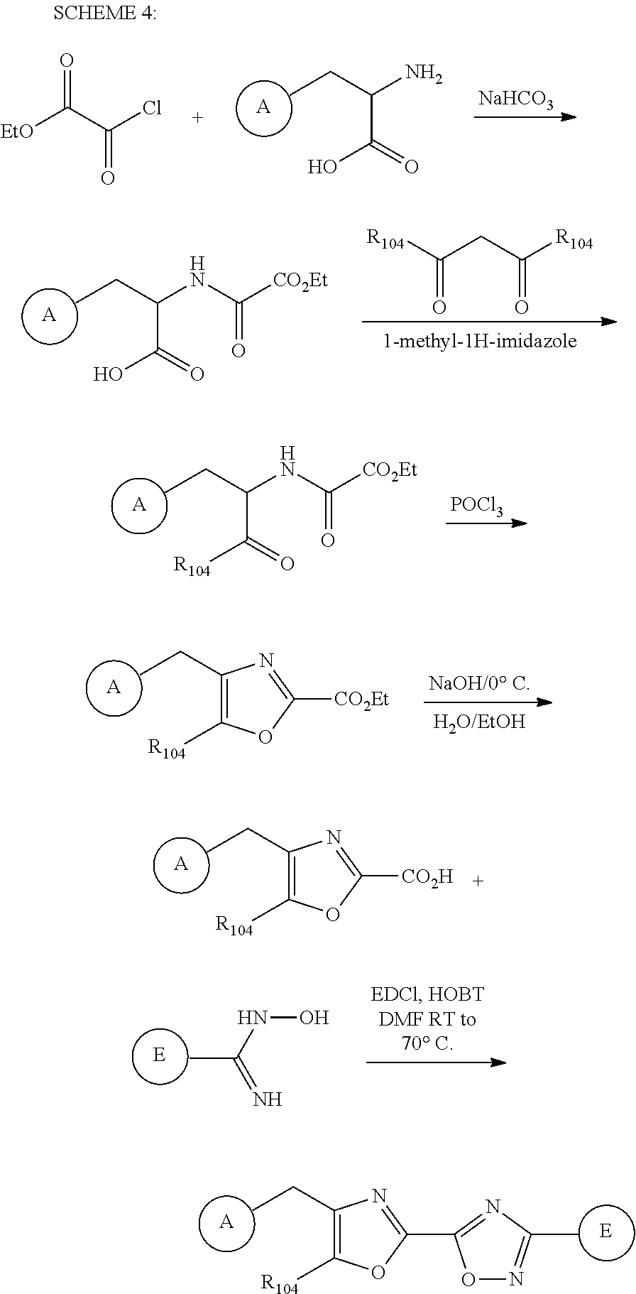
[NaHCO3].[A].CCC(N)C(O)=O.[EtO]C(C(Cl)=O)=O.[A].CCC(NC([CO2Et])=O)C(O)=O.[R104]C(CC([R104])=O)=O.[A].CCC(NC([CO2Et])=O)C([R104])=O.[POCl3].[A].CCC1=C([R104])OC([CO2Et])=N1.[A].CCC1=C([R104])OC([CO2H])=N1.[E].CC(NO)=N.[A].CCC1=C([R104])OC(C2=NC(C)=NO2)=N1.[E]
